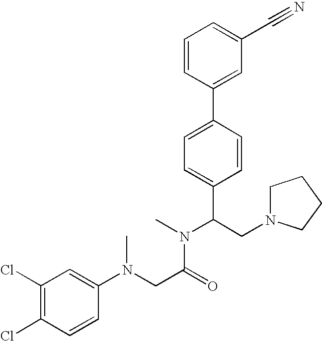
C1=CC(C2=CC=C(C(CN3CCCC3)N(C)C(CN(C3=CC(Cl)=C(Cl)C=C3)C)=O)C=C2)=CC(C#N)=C1
